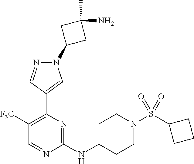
N1(C2CC(N)(C)C2)N=CC(C2=C([F3C])C=NC(NC3CCN(S(C4CCC4)(=O)=O)CC3)=N2)=C1
